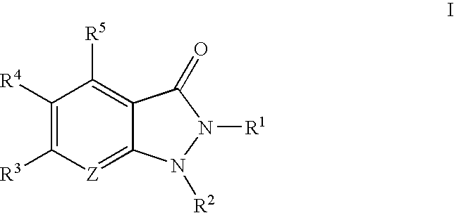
C1([R4])=C([R3])[Z]=C2C(=C1[R5])C(=O)N([R1])N2[R2]
